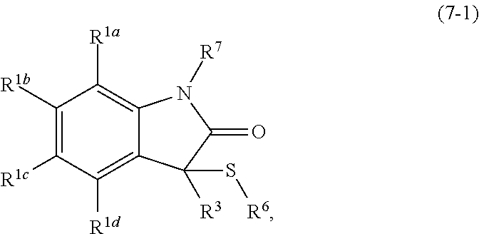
C1([R1b])=C([R1c])C([R1d])=C2C(=C1[R1a])N([R7])C(=O)C2(S[R6])[R3]
